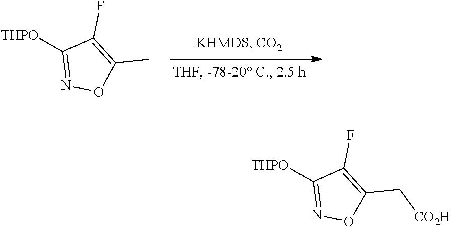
[THPO]C1=NOC(C)=C1F.[THPO]C1=NOC(C[CO2H])=C1F
